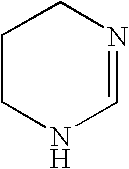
C1CNC=NC1
